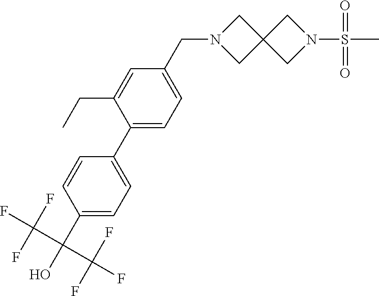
C1=CC(C(O)(C(F)(F)F)C(F)(F)F)=CC=C1C1=CC=C(CN2CC3(C2)CN(S(=O)(C)=O)C3)C=C1CC
